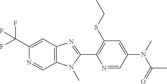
C1(C(F)(F)F)=CC2=C(C=N1)N(C)C(C1=C(SCC)C=C(N(C(C)=O)C)C=N1)=N2
